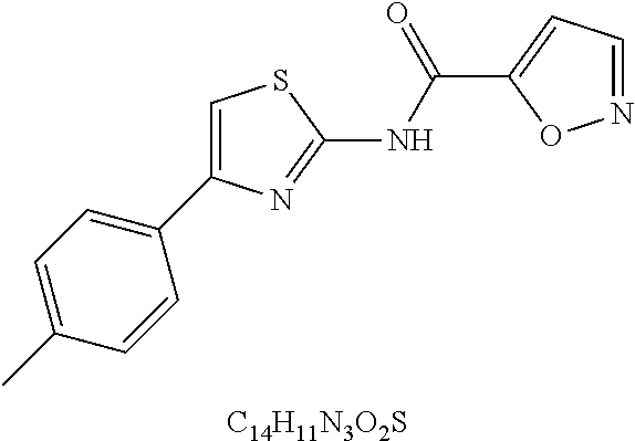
C1=C(C2=CC=C(C)C=C2)N=C(NC(C2=CC=NO2)=O)S1.[C14H11N3O2S]
